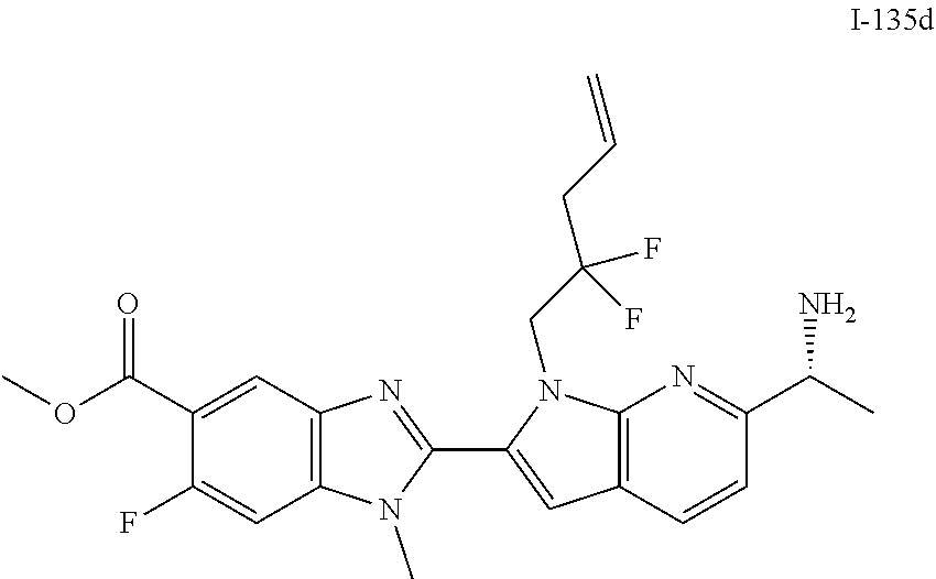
C12=C(C=C(C(OC)=O)C(F)=C1)N=C(C1=CC3=C(N1CC(CC=C)(F)F)N=C(C(C)N)C=C3)N2C
